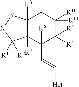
C12([R3])C([R7])(C([R6])(C=C[Het])C([R5])([R4])C([R10])([R11])C1)C([R2])([R1])[X][Y]2
